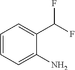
C1=CC=C(N)C(C(F)F)=C1
